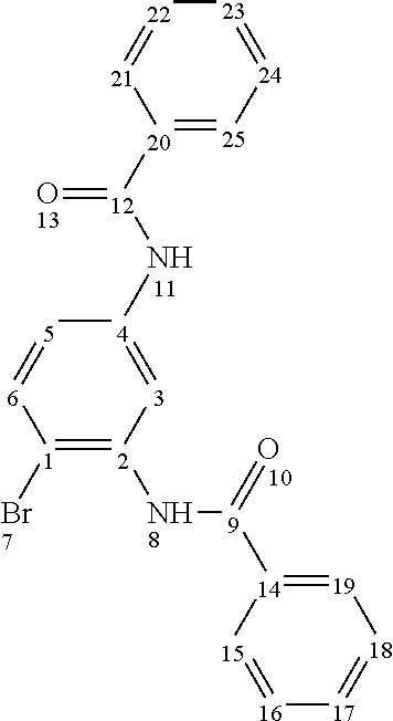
[21]1=[22][23]=[24][25]=[20]1[12](=O)N[4]1=[3][2](N[9]([14]2=[19][18]=[17][16]=[15]2)=O)=[1](Br)[6]=[5]1
